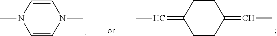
C1=CC(=CC)C=CC1=CC.C1=CN(C)C=CN1C
